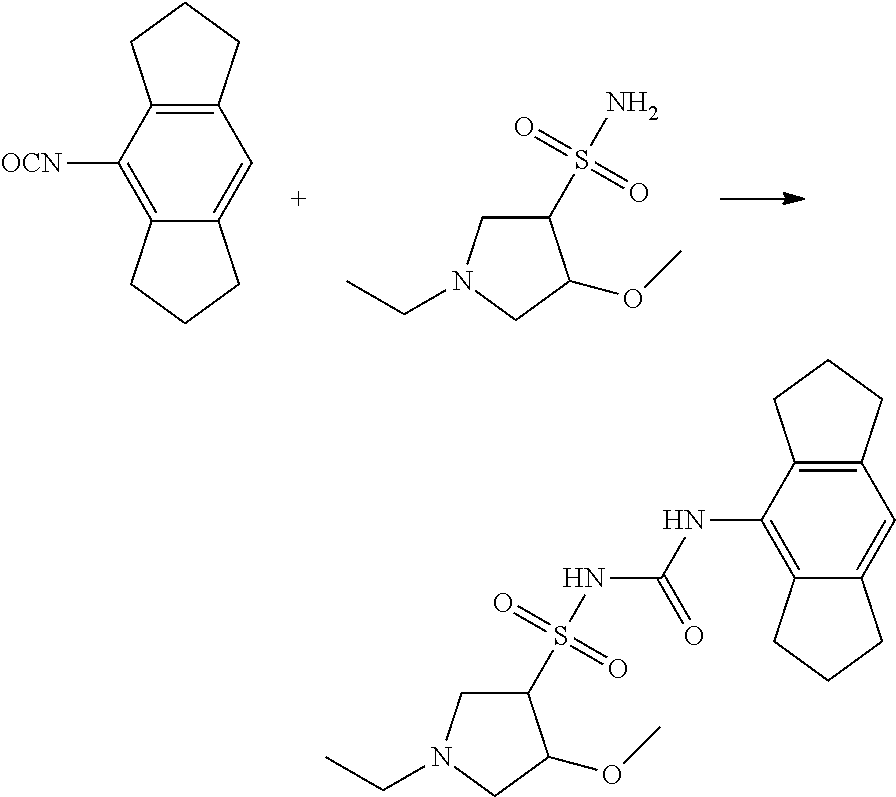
C1=C2C(=C([OCN])C3=C1CCC3)CCC2.C1(S(N)(=O)=O)CN(CC)CC1OC.C1(S(NC(NC2=C3C(=CC4=C2CCC4)CCC3)=O)(=O)=O)CN(CC)CC1OC
